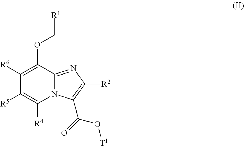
C1([R6])=C(OC[R1])C2=NC([R2])=C(C(O[T1])=O)N2C([R4])=C1[R5]
